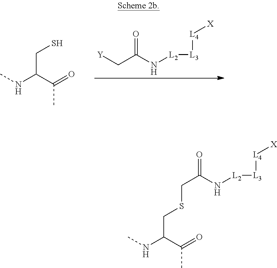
CNC(C(=O)C)CS.[Y]CC(N[L2][L3][L4][X])=O.CNC(C(=O)C)CSCC(N[L2][L3][L4][X])=O
